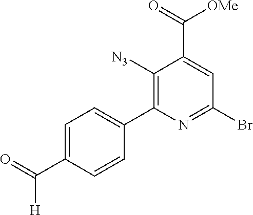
C1([N3])=C(C2=CC=C(C(=O)[H])C=C2)N=C(Br)C=C1C(=O)[OMe]
